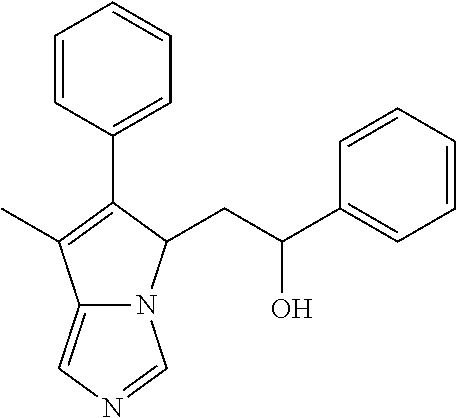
C12=CN=CN1C(CC(C1=CC=CC=C1)O)C(C1=CC=CC=C1)=C2C
